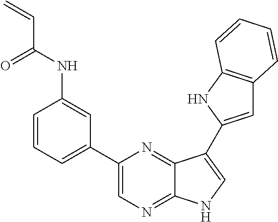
C1=CC=C(C2=CN=C3C(=N2)C(C2=CC4=C(N2)C=CC=C4)=CN3)C=C1NC(C=C)=O
